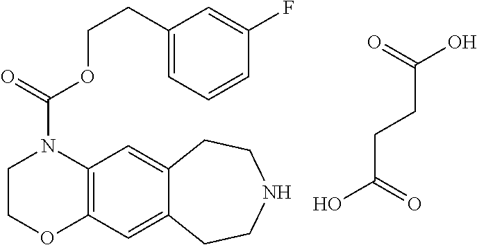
C12=C(C=C3C(=C1)CCNCC3)OCCN2C(=O)OCCC1=CC=CC(F)=C1.C(CCC(=O)O)(=O)O
